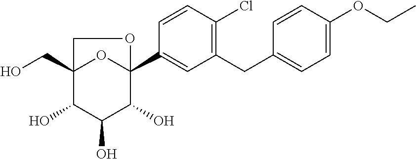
C12(CO)C(O)C(O)C(O)C(C3=CC(CC4=CC=C(OCC)C=C4)=C(Cl)C=C3)(O1)OC2
